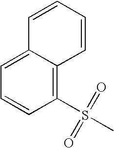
C12=C(S(C)(=O)=O)C=CC=C1C=CC=C2
